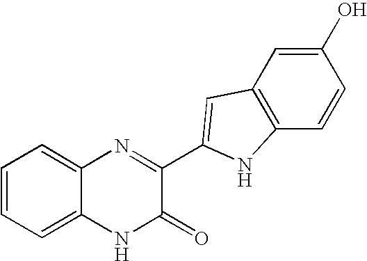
C1=C2C(=CC=C1)N=C(C1=CC3=C(C=CC(O)=C3)N1)C(=O)N2
